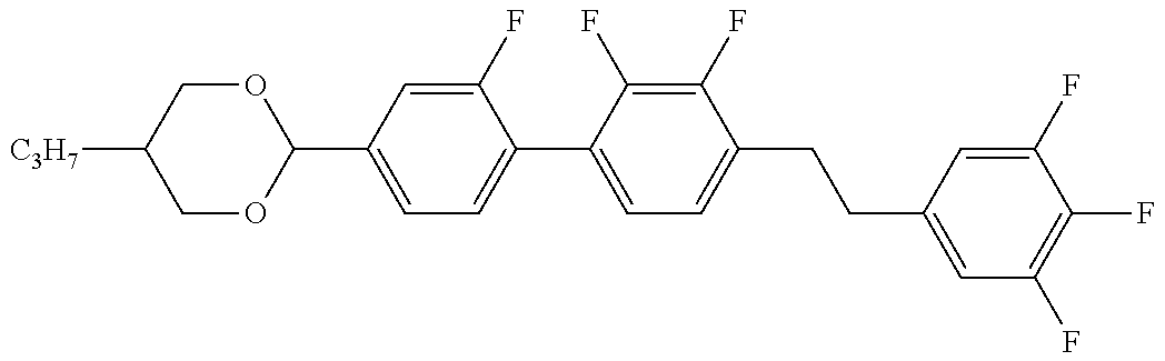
C1(C2=CC=C(C3=CC=C(CCC4=CC(F)=C(F)C(F)=C4)C(F)=C3F)C(F)=C2)OCC([C3H7])CO1
